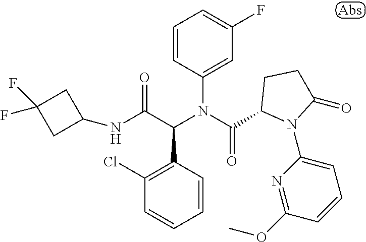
C1=CC(C(C(NC2CC(F)(F)C2)=O)N(C(=O)C2N(C3=CC=CC(OC)=N3)C(=O)CC2)C2=CC(F)=CC=C2)=C(Cl)C=C1
